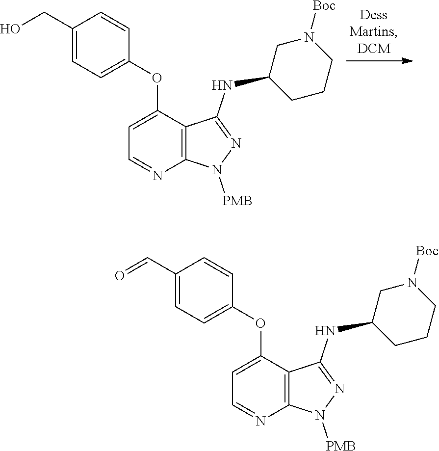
C1(CO)=CC=C(OC2=CC=NC3=C2C(NC2CN([Boc])CCC2)=NN3[PMB])C=C1.C1(C=O)=CC=C(OC2=CC=NC3=C2C(NC2CN([Boc])CCC2)=NN3[PMB])C=C1
